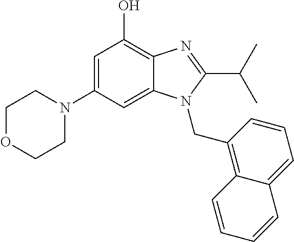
N1(C2=CC(O)=C3C(=C2)N(CC2=C4C(=CC=C2)C=CC=C4)C(C(C)C)=N3)CCOCC1
